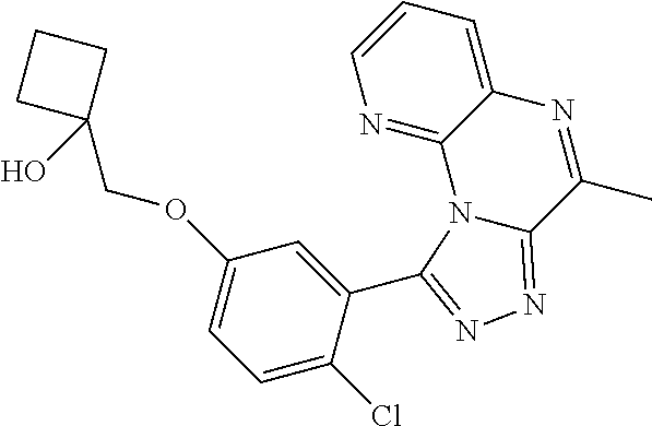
O(C1=CC=C(Cl)C(C2=NN=C3N2C2=NC=CC=C2N=C3C)=C1)CC1(O)CCC1
